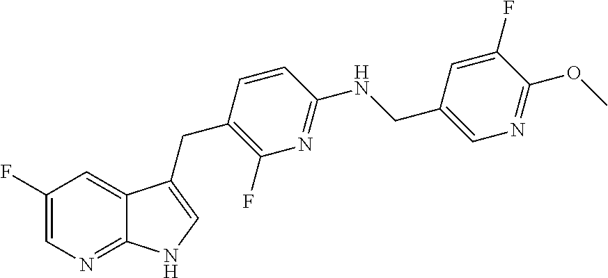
C1(F)=CN=C2C(=C1)C(CC1=C(F)N=C(NCC3=CN=C(OC)C(F)=C3)C=C1)=CN2
